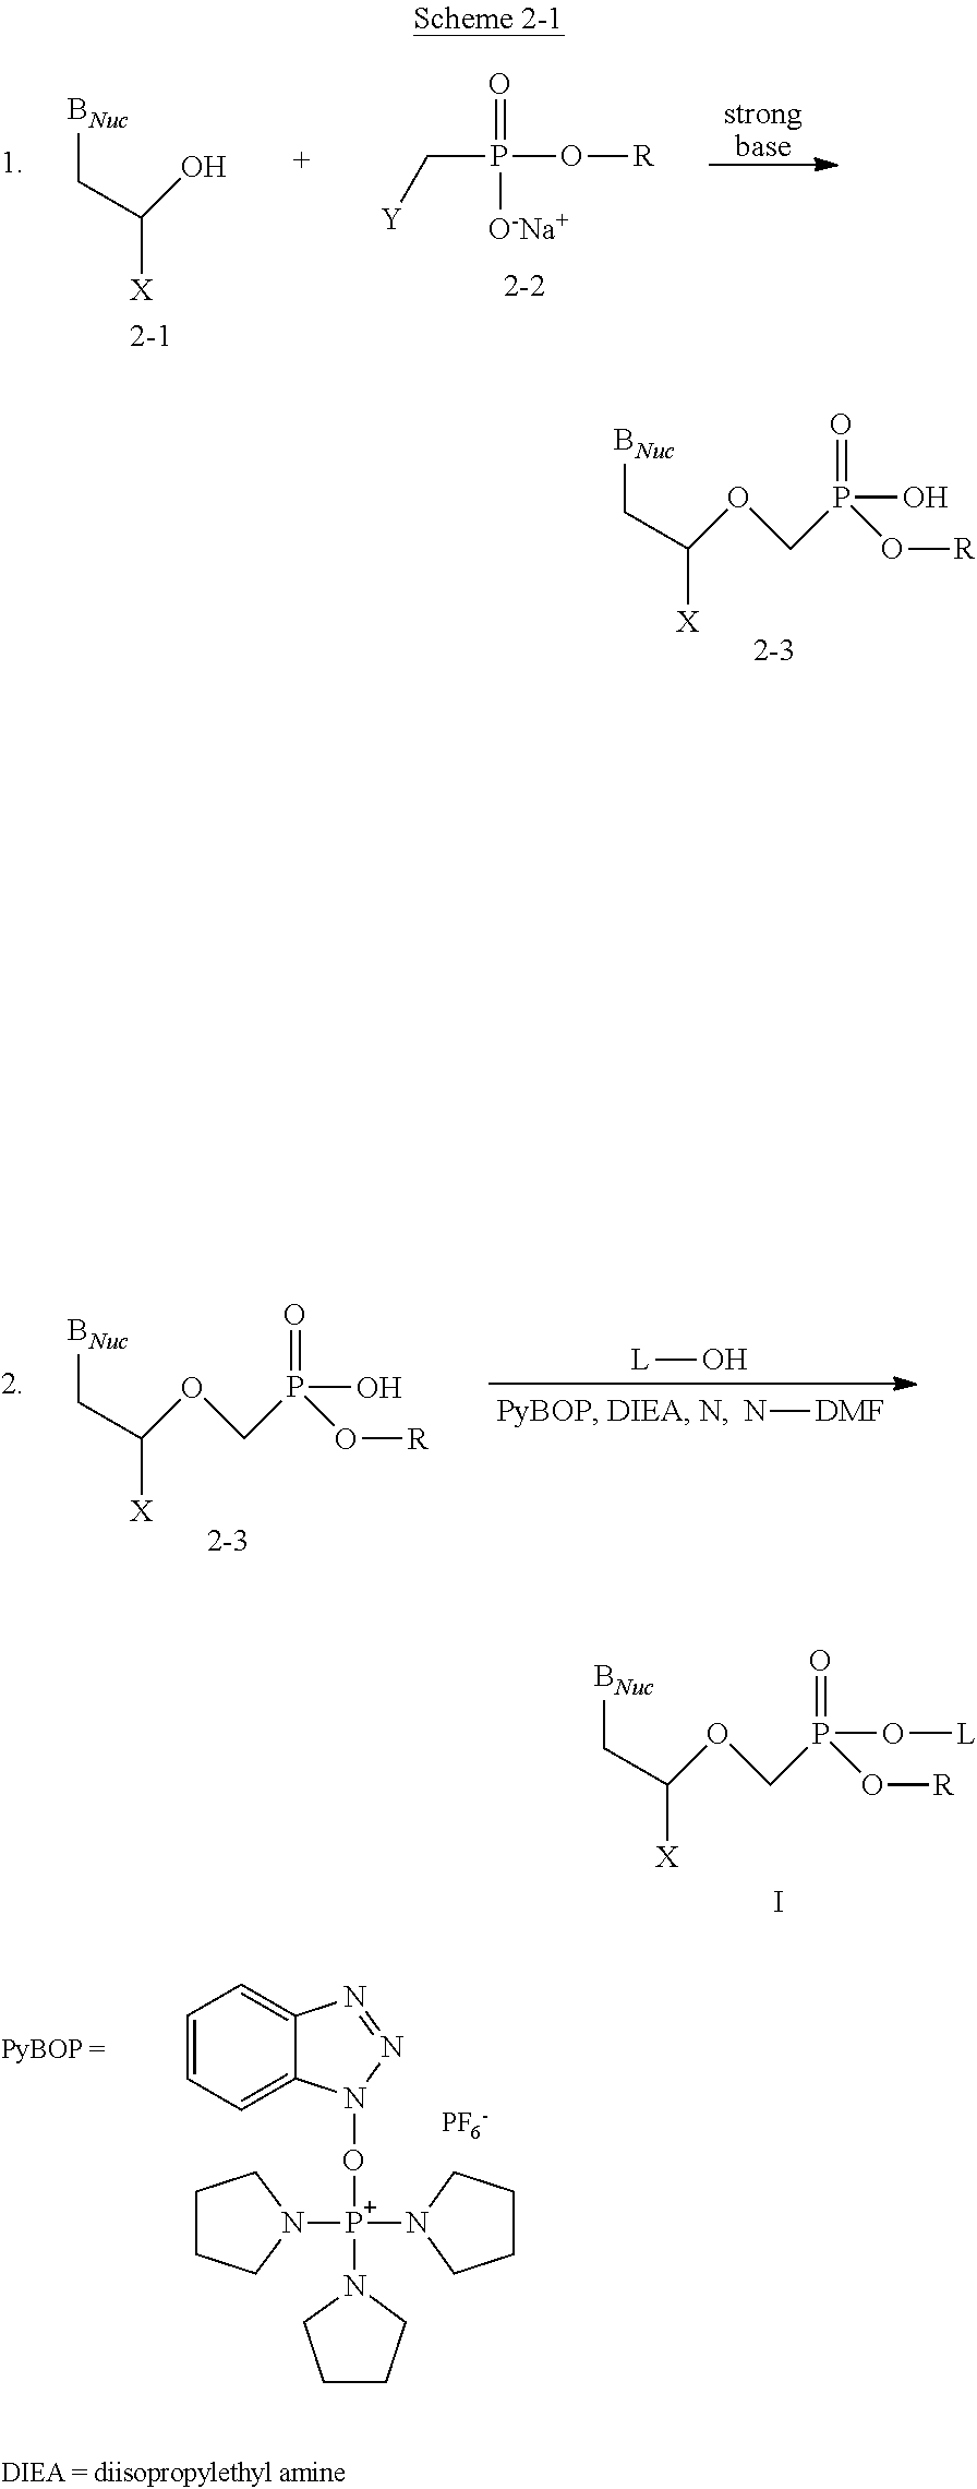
C1=CC=C2C(=C1)N=NN2O[P+](N1CCCC1)(N1CCCC1)N1CCCC1.[PF6-].[BNuc]CC([X])O.[strong base].P(=O)(O[R])(C[Y])[O-Na+].[BNuc]CC([X])OCP(O[R])(=O)O.[BNuc]CC([X])OCP(O[R])(=O)O.[L]O.N[DMF].[BNuc]CC([X])OCP(O[R])(=O)O[L].I
